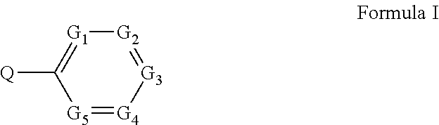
[G5]1=[G4][G3]=[G2][G1]=C1[Q]
